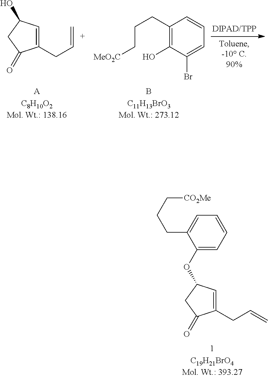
C1(CC=C)=CC(O)CC1=O.C1(O)=C(CCC[MeO2C])C=CC=C1Br.C1(CC=C)=CC(OC2=CC=CC=C2CCC[CO2Me])CC1=O
